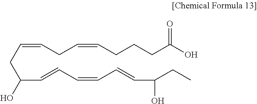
C(C(C=CC=CC=CC(CC)O)O)C=CCC=CCCCC(O)=O
